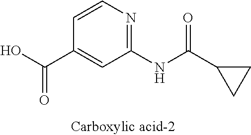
C1=CN=C(NC(C2CC2)=O)C=C1C(O)=O
